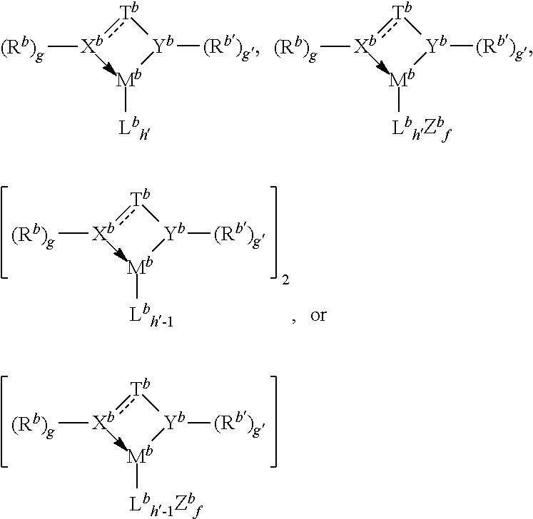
[Tb](:[Xb][(Rb)g])[Yb]([Mb][LbhZbf])[(Rb)g].[Tb](:[Xb][(Rb)g])[Yb]([Mb][Lbh])[(Rb)g].[Tb](:[Xb][(Rb)g])[Yb]([Mb][Lbh-1])[(Rb)g].[Tb](:[Xb][(Rb)g])[Yb]([Mb][Lbh-1Zbf])[(Rb)g]
